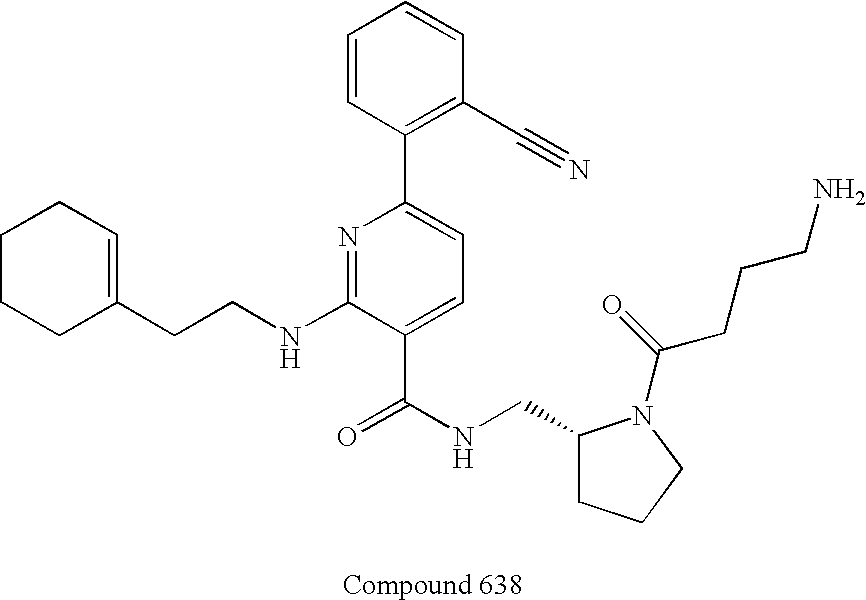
C1CC(CCNC2=NC(C3=C(C#N)C=CC=C3)=CC=C2C(NCC2CCCN2C(=O)CCCN)=O)=CCC1
